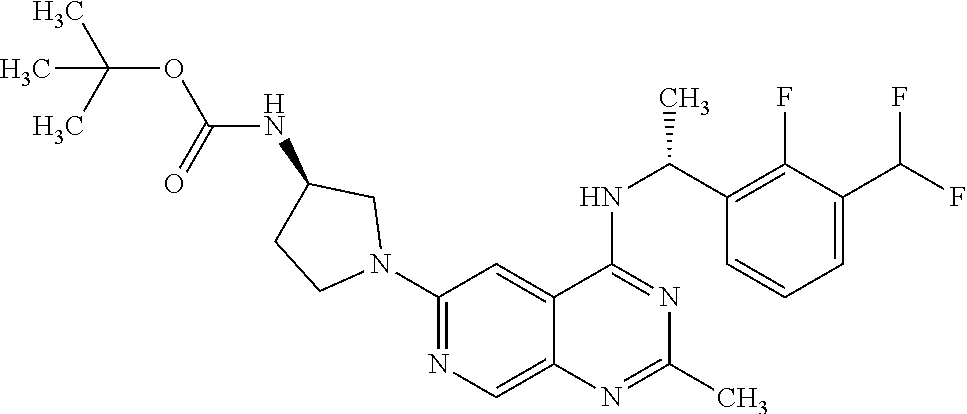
C1(N2CC(NC(OC(C)(C)C)=O)CC2)=NC=C2C(=C1)C(NC(C1=C(F)C(C(F)F)=CC=C1)C)=NC(C)=N2
